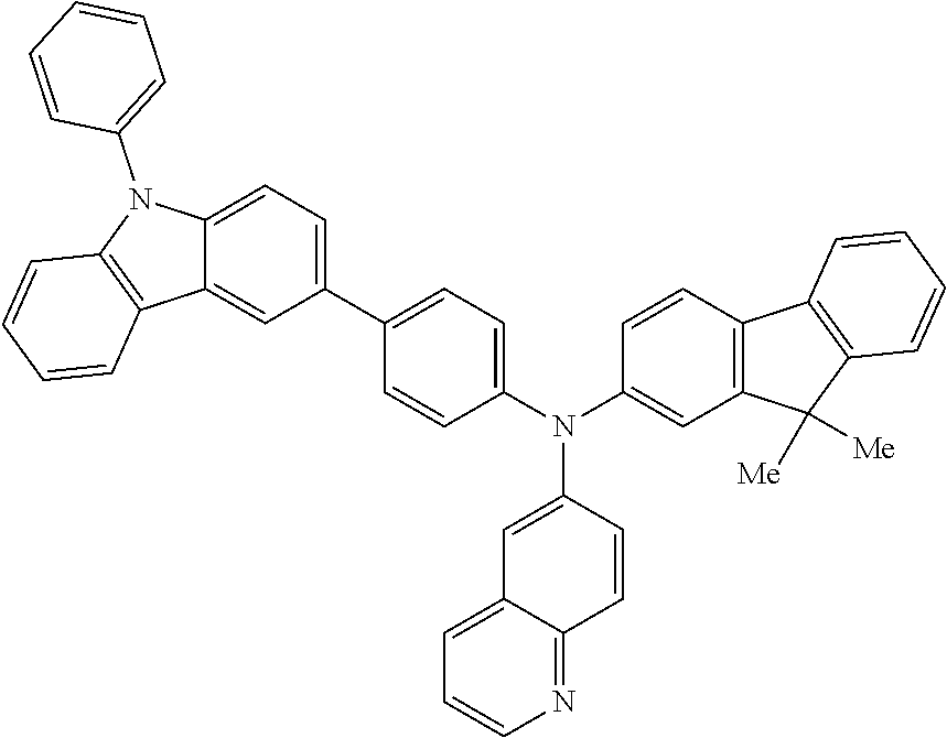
C1=CC(N(C2=CC3=C(C=C2)C2=C(C3([Me])[Me])C=CC=C2)C2=CC3=CC=CN=C3C=C2)=CC=C1C1=CC=C2C(=C1)C1=C(N2C2=CC=CC=C2)C=CC=C1
